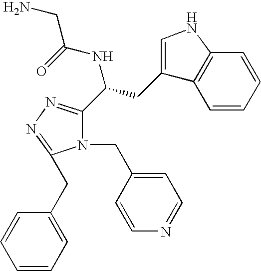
C1=CC=CC2=C1C(CC(C1=NN=C(CC3=CC=CC=C3)N1CC1=CC=NC=C1)NC(=O)CN)=CN2
